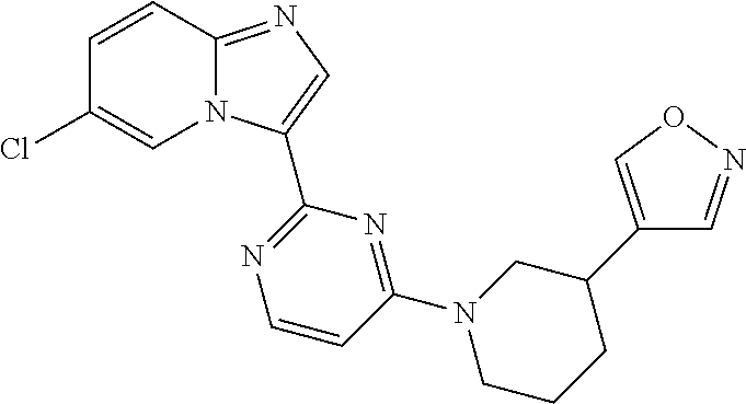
C12=NC=C(C3=NC=CC(N4CCCC(C5=CON=C5)C4)=N3)N1C=C(Cl)C=C2
